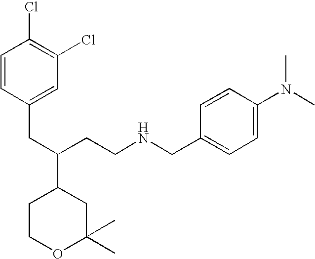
C1COC(C)(C)CC1C(CCNCC1=CC=C(N(C)C)C=C1)CC1=CC(Cl)=C(Cl)C=C1
